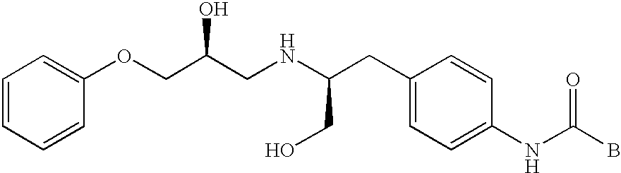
C1=CC=CC(OCC(CNC(CC2=CC=C(NC(B)=O)C=C2)CO)O)=C1
